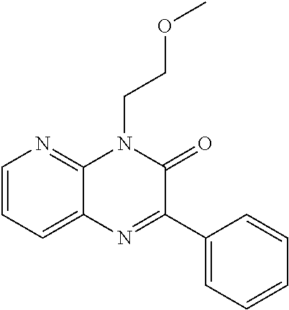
C12=CC=CN=C1N(CCOC)C(=O)C(C1=CC=CC=C1)=N2
